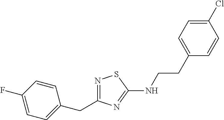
N1=C(CC2=CC=C(F)C=C2)N=C(NCCC2=CC=C(Cl)C=C2)S1
